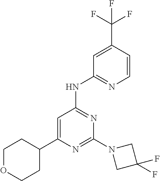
C1=C(C2CCOCC2)N=C(N2CC(F)(F)C2)N=C1NC1=NC=CC(C(F)(F)F)=C1
